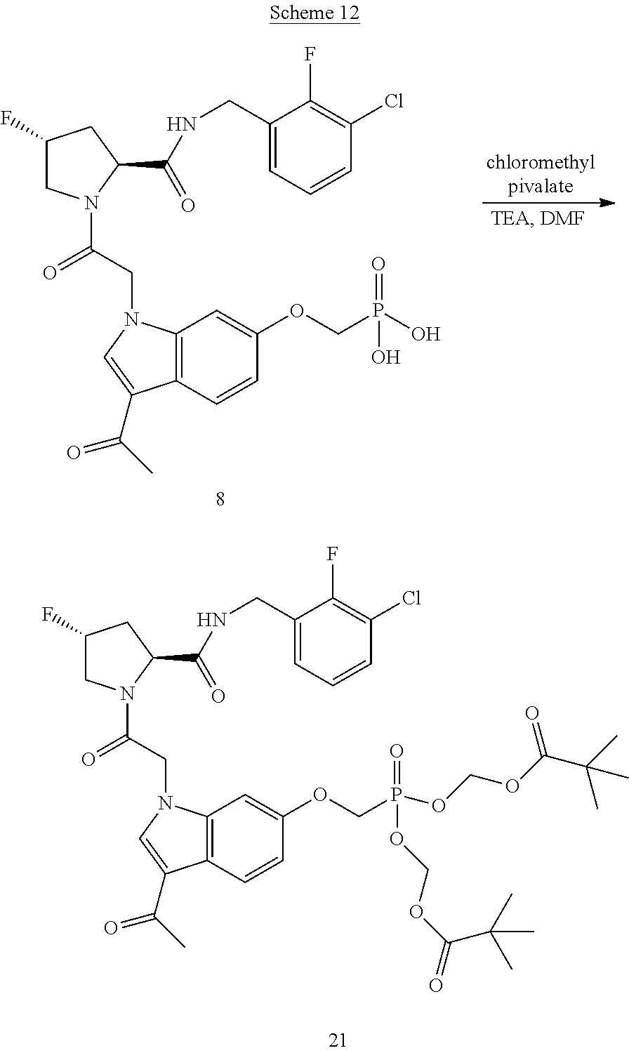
C12=C(C=CC(OCP(O)(=O)O)=C1)C(C(C)=O)=CN2CC(N1CC(F)CC1C(NCC1=CC=CC(Cl)=C1F)=O)=O.C12=C(C=CC(OCP(OCOC(=O)C(C)(C)C)(=O)OCOC(C(C)(C)C)=O)=C1)C(C(C)=O)=CN2CC(N1CC(F)CC1C(NCC1=CC=CC(Cl)=C1F)=O)=O
